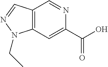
C12=C(C=C(C(O)=O)N=C1)N(CC)N=C2
